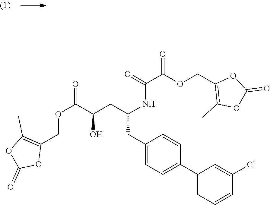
O1C(=O)OC(COC(C(O)CC(CC2=CC=C(C3=CC=CC(Cl)=C3)C=C2)NC(=O)C(OCC2=C(C)OC(=O)O2)=O)=O)=C1C
